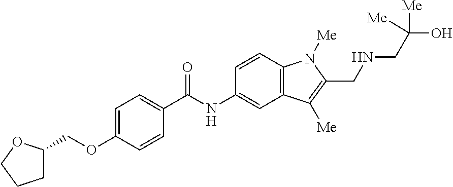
C1C(COC2=CC=C(C(=O)NC3=CC4=C(C=C3)N([Me])C(CNCC(O)([Me])[Me])=C4[Me])C=C2)OCC1
